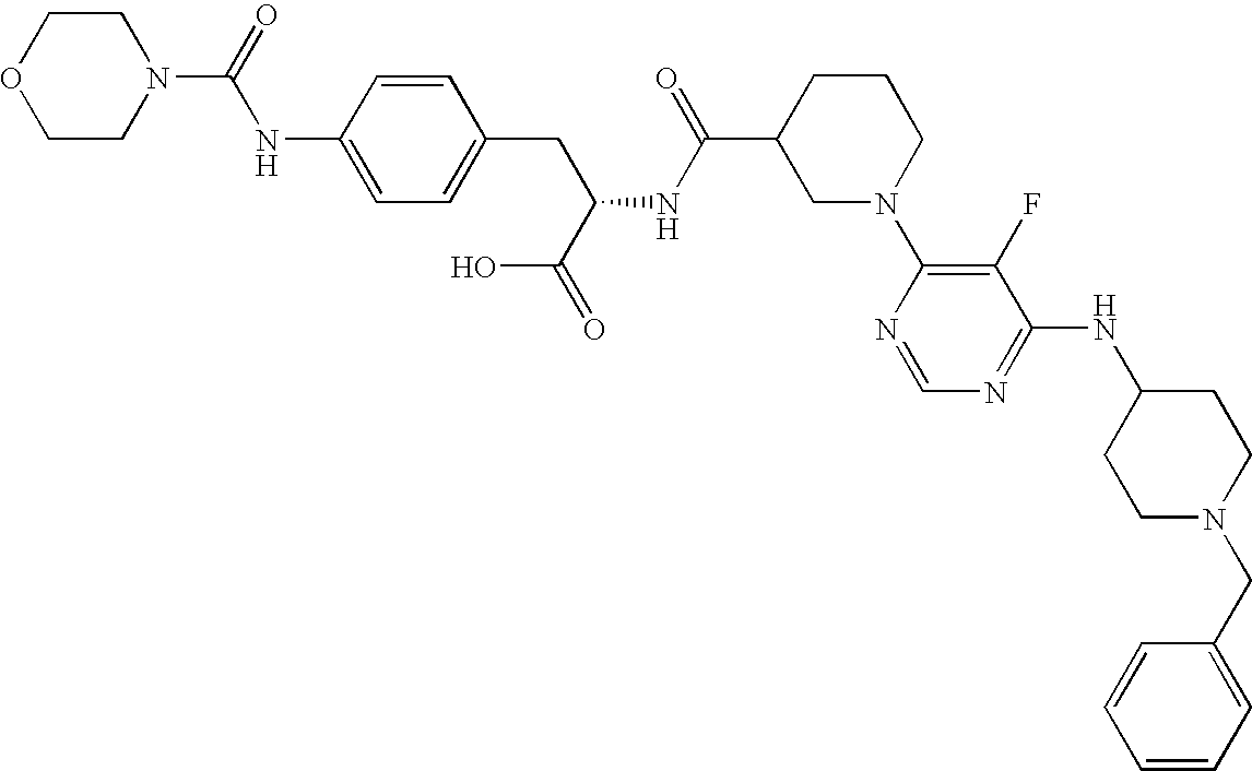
N(C(N1CCOCC1)=O)C1=CC=C(CC(NC(C2CN(C3=C(F)C(NC4CCN(CC5=CC=CC=C5)CC4)=NC=N3)CCC2)=O)C(=O)O)C=C1
